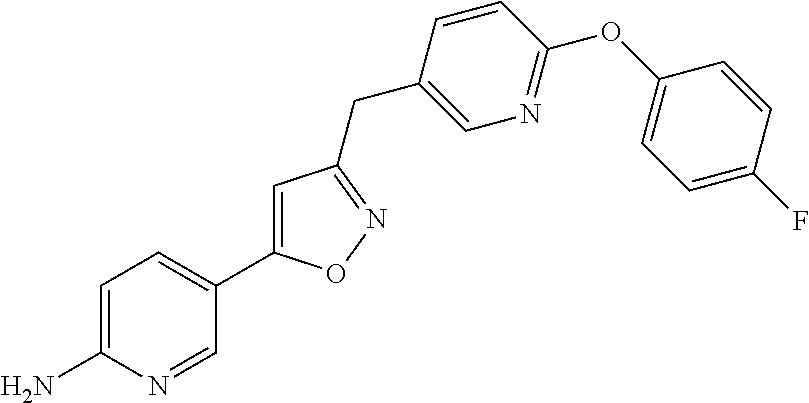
C1=C(N)N=CC(C2=CC(CC3=CN=C(OC4=CC=C(F)C=C4)C=C3)=NO2)=C1
